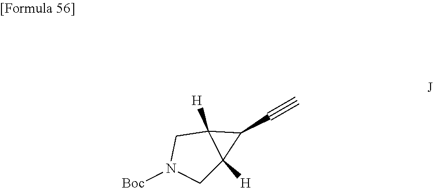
C1N([Boc])CC2([H])C1([H])C2C#C
